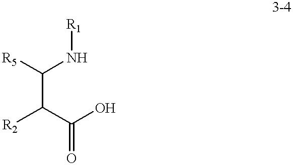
C(C([R2])C(O)=O)([R5])N[R1]
